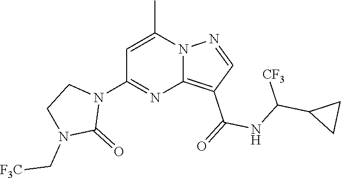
C12=C(C(=O)NC(C3CC3)[CF3])C=NN1C(C)=CC(N1CCN(C[F3C])C1=O)=N2
